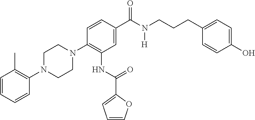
C1=CC=CC(N2CCN(C3=C(NC(C4=CC=CO4)=O)C=C(C(N(CCCC4=CC=C(O)C=C4)[H])=O)C=C3)CC2)=C1C
